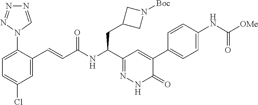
C1=C(N2N=NN=C2)C(C=CC(NC(C2=NNC(=O)C(C3=CC=C(NC([OMe])=O)C=C3)=C2)CC2CN([Boc])C2)=O)=CC(Cl)=C1
